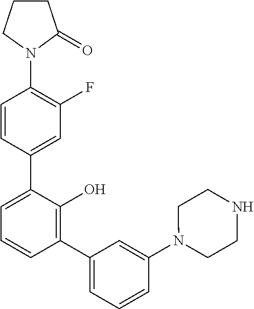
N1(C2=C(F)C=C(C3=CC=CC(C4=CC=CC(N5CCNCC5)=C4)=C3O)C=C2)C(=O)CCC1
